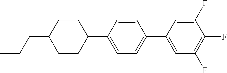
C1=C(F)C(F)=C(F)C=C1C1=CC=C(C2CCC(CCC)CC2)C=C1
